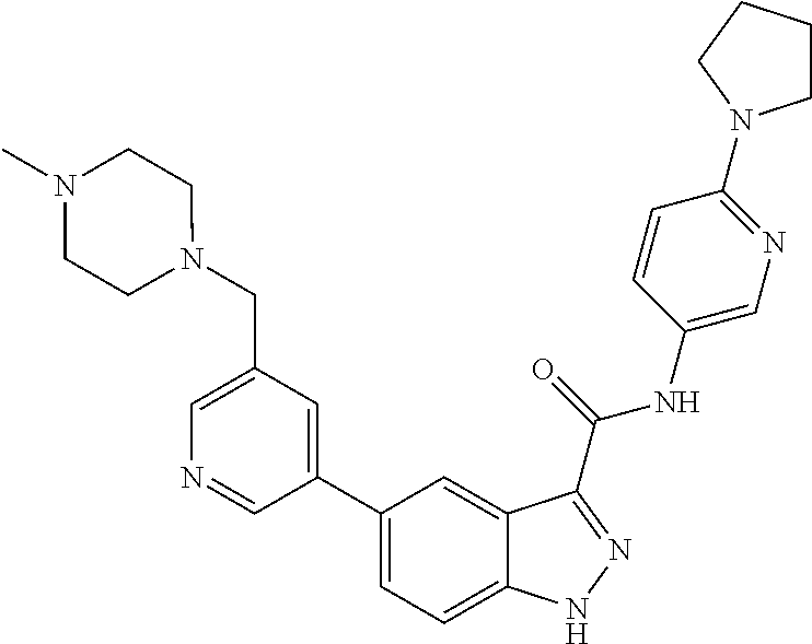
C1(CN2CCN(C)CC2)=CN=CC(C2=CC=C3C(=C2)C(C(NC2=CN=C(N4CCCC4)C=C2)=O)=NN3)=C1
